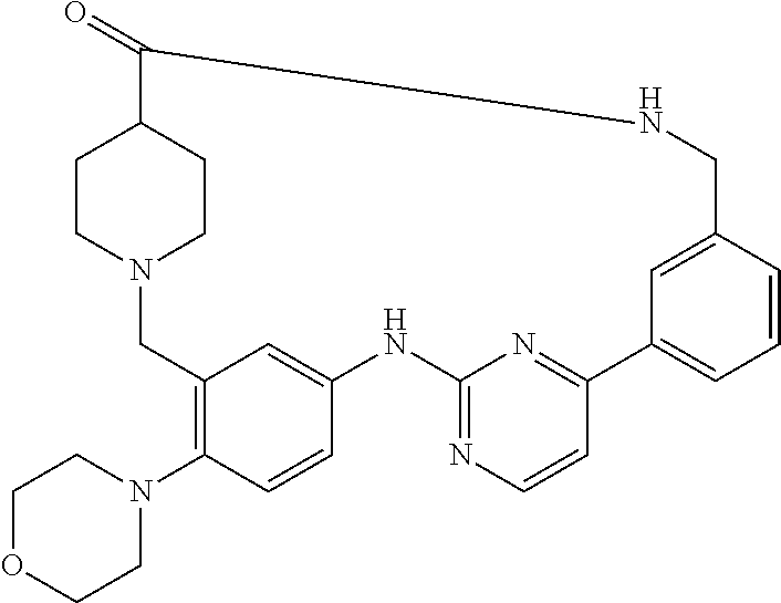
C1OCCN(C2=C3C=C(C=C2)NC2=NC=CC(=N2)C2=CC=CC(=C2)CNC(=O)C2CCN(C3)CC2)C1
